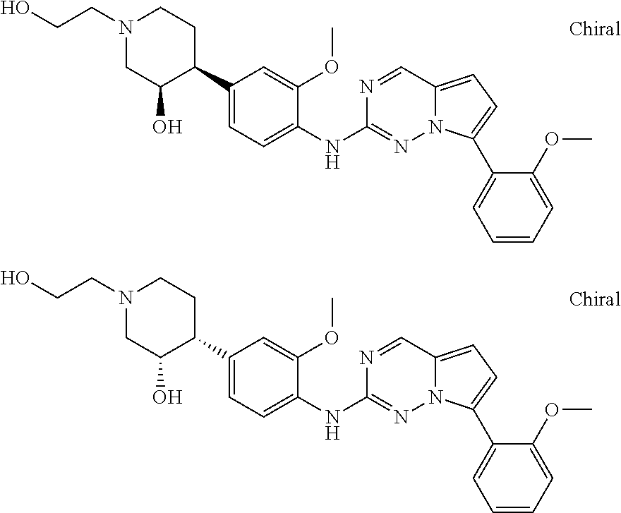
N1(CCO)CC(O)C(C2=CC=C(NC3=NN4C(=CC=C4C4=CC=CC=C4OC)C=N3)C(OC)=C2)CC1.N1(CCO)CC(O)C(C2=CC=C(NC3=NN4C(=CC=C4C4=CC=CC=C4OC)C=N3)C(OC)=C2)CC1
